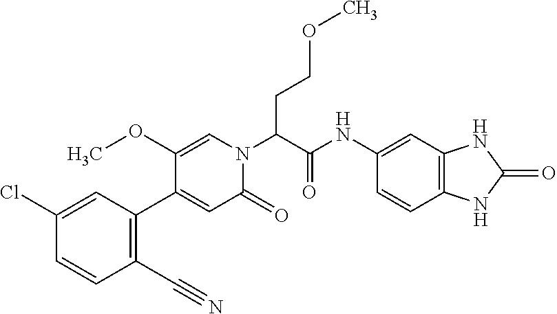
C1(NC(=O)C(N2C(=O)C=C(C3=C(C#N)C=CC(Cl)=C3)C(OC)=C2)CCOC)=CC2=C(C=C1)NC(=O)N2
